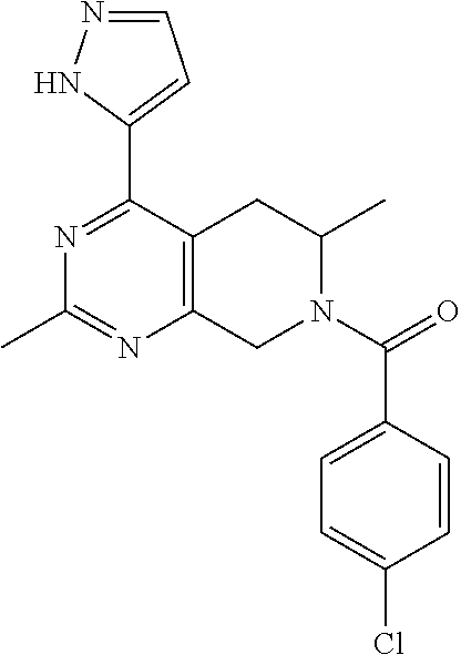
C1=NNC(C2=NC(C)=NC3=C2CC(C)N(C(=O)C2=CC=C(Cl)C=C2)C3)=C1
